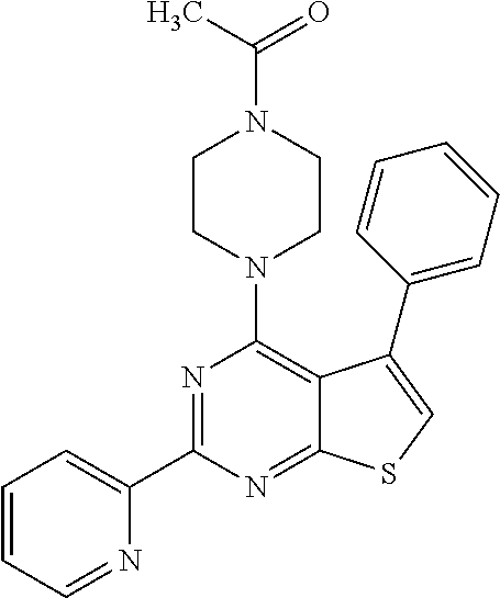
C1=CC=NC(C2=NC(N3CCN(C(C)=O)CC3)=C3C(=N2)SC=C3C2=CC=CC=C2)=C1
